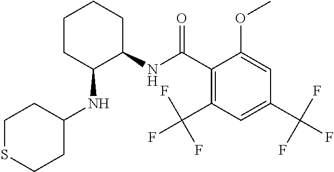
C1CC(NC2CCSCC2)C(NC(C2=C(C(F)(F)F)C=C(C(F)(F)F)C=C2OC)=O)CC1
